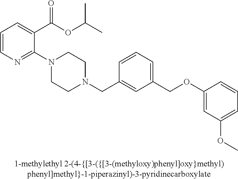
C1=CN=C(N2CCN(CC3=CC(COC4=CC(OC)=CC=C4)=CC=C3)CC2)C(C(OC(C)C)=O)=C1
